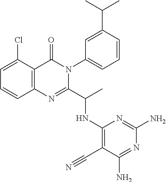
C1=C(Cl)C2=C(C=C1)N=C(C(C)NC1=C(C#N)C(N)=NC(N)=N1)N(C1=CC=CC(C(C)C)=C1)C2=O
